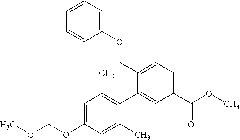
C1=C(OCOC)C=C(C)C(C2=CC(C(OC)=O)=CC=C2COC2=CC=CC=C2)=C1C
